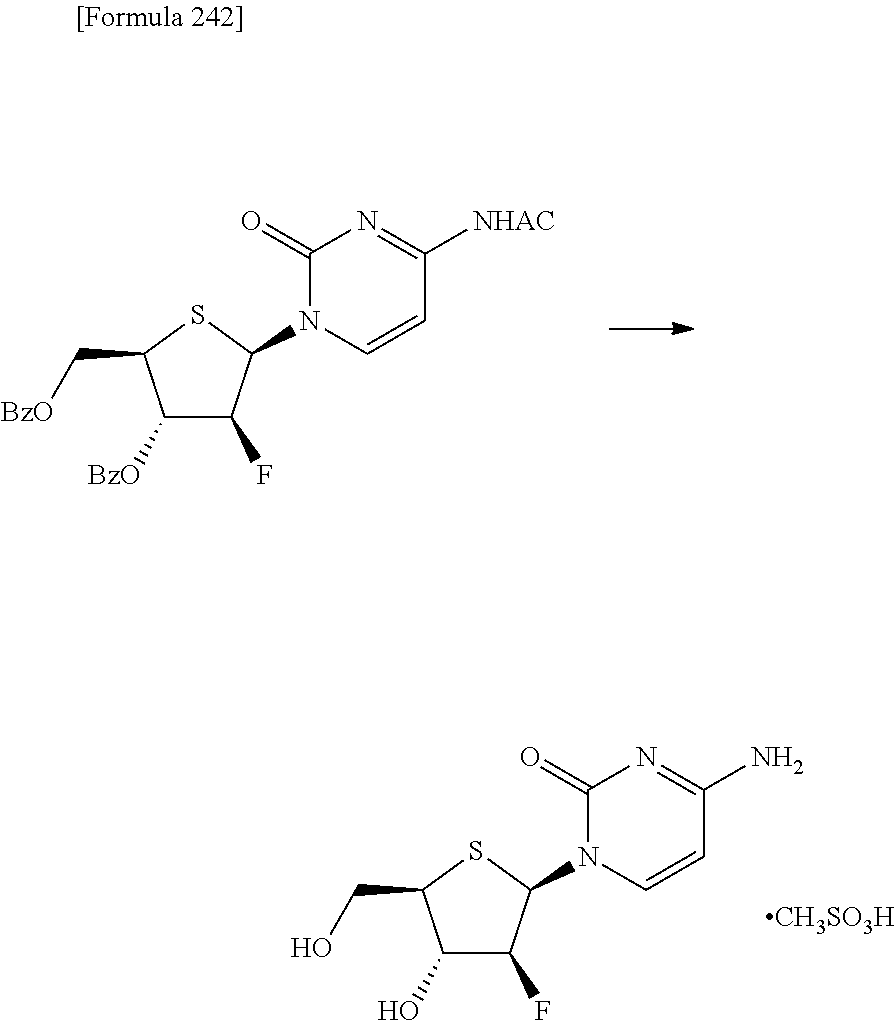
[BzO]CC1C([BzO])C(F)C(N2C=CC([NHAC])=NC2=O)S1.OCC1C(O)C(F)C(N2C=CC(N)=NC2=O)S1.[CH3SO3H]
